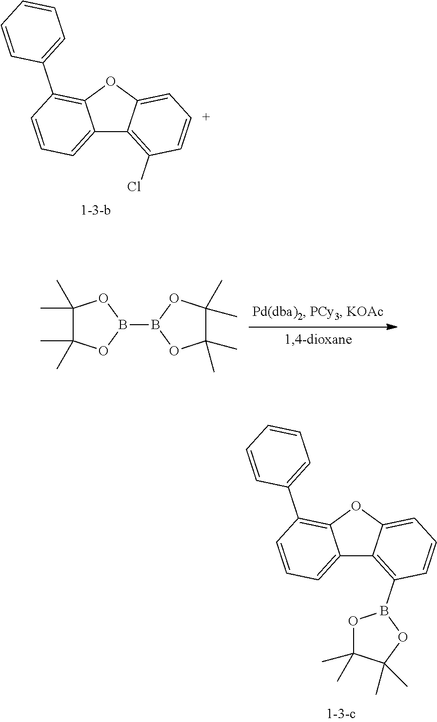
C12=CC=CC(C3=CC=CC=C3)=C1OC1=C[C+]=CC(Cl)=C21.C12=CC=CC(C3=CC=CC=C3)=C1OC1=CC=CC(B3OC(C)(C)C(C)(C)O3)=C21.C1(C)(C)C(C)(C)OB(B2OC(C)(C)C(C)(C)O2)O1
